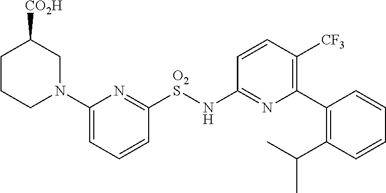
C1CCN(C2=CC=CC([O2S]NC3=NC(C4=C(C(C)C)C=CC=C4)=C([CF3])C=C3)=N2)CC1[CO2H]
